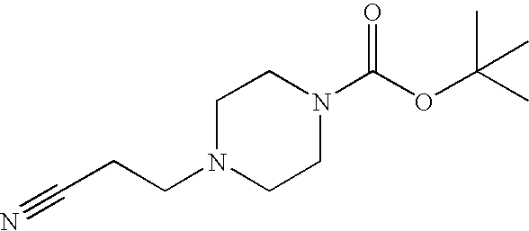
C1N(CCC#N)CCN(C(OC(C)(C)C)=O)C1
